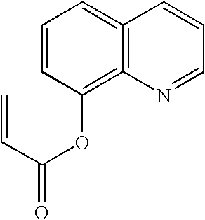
C1=CC(OC(=O)C=C)=C2=C(=C1)C=CC=N2
